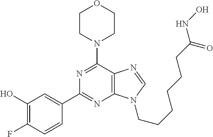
C1CN(C2=NC(C3=CC(O)=C(F)C=C3)=NC3=C2N=CN3CCCCCCC(NO)=O)CCO1
